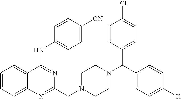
C1=CC=C2C(=C1)C(NC1=CC=C([CN])C=C1)=NC(CN1CCN(C(C3=CC=C(Cl)C=C3)C3=CC=C(Cl)C=C3)CC1)=N2
